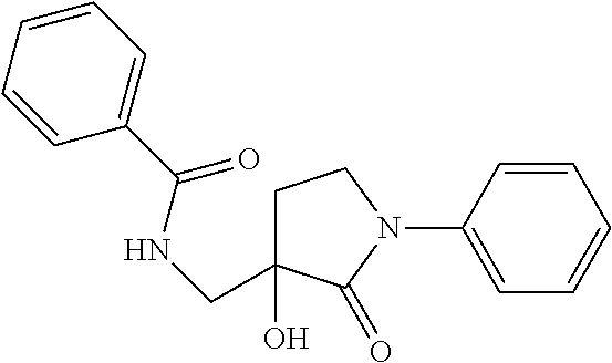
C1=CC=CC(C(NCC2(O)CCN(C3=CC=CC=C3)C2=O)=O)=C1
